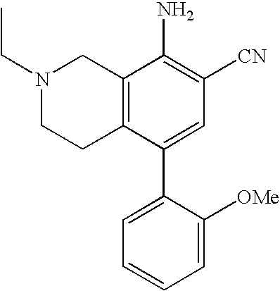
N1(CC)CCC2=C(C1)C(N)=C([CN])C=C2C1=CC=CC=C1[OMe]
